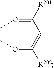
C(C(=OC)[R201])=C(OC)[R202]
